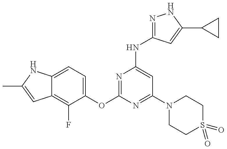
C12=C(F)C(OC3=NC(NC4=NNC(C5CC5)=C4)=CC(N4CCS(=O)(=O)CC4)=N3)=CC=C1NC(C)=C2
